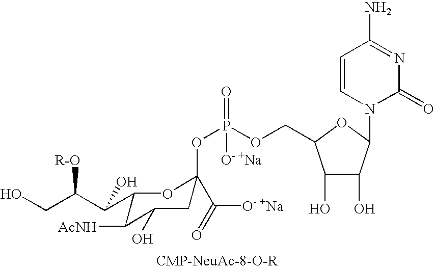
C1(C(C(CO)[R-O])O)C([AcNH])C(O)CC(OP(=O)(OCC2C(O)C(O)C(N3C(=O)N=C(N)C=C3)O2)[O- +Na])(C(=O)[O- +Na])O1
